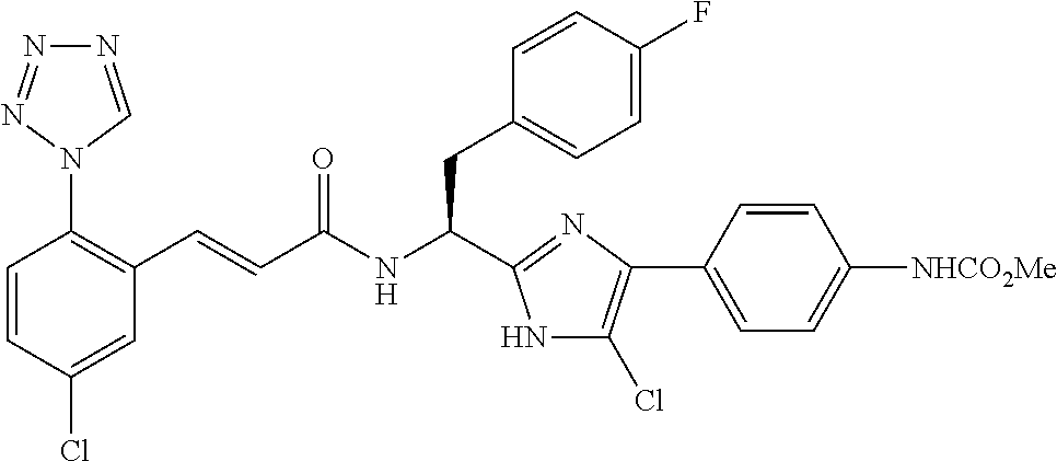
C1=CC(Cl)=CC(C=CC(NC(CC2=CC=C(F)C=C2)C2=NC(C3=CC=C([NHCO2Me])C=C3)=C(Cl)N2)=O)=C1N1C=NN=N1
